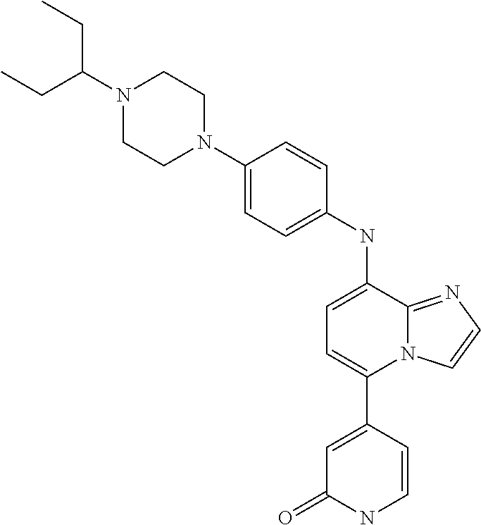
C1(C2=CC(=O)NC=C2)=CC=C(NC2=CC=C(N3CCN(C(CC)CC)CC3)C=C2)C2=NC=CN12
